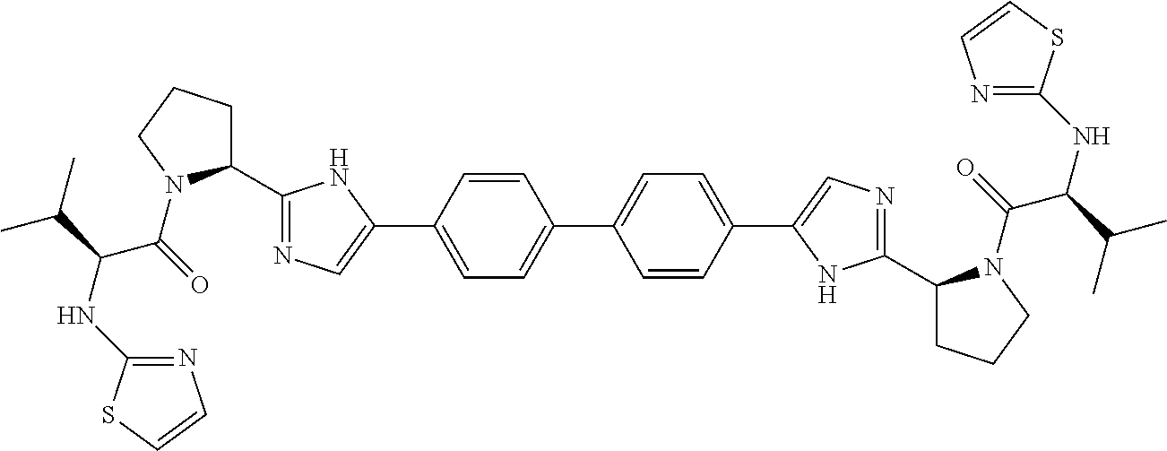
C1(C2CCCN2C(=O)C(C(C)C)NC2=NC=CS2)=NC=C(C2=CC=C(C3=CC=C(C4=CN=C(C5CCCN5C(=O)C(C(C)C)NC5=NC=CS5)N4)C=C3)C=C2)N1
